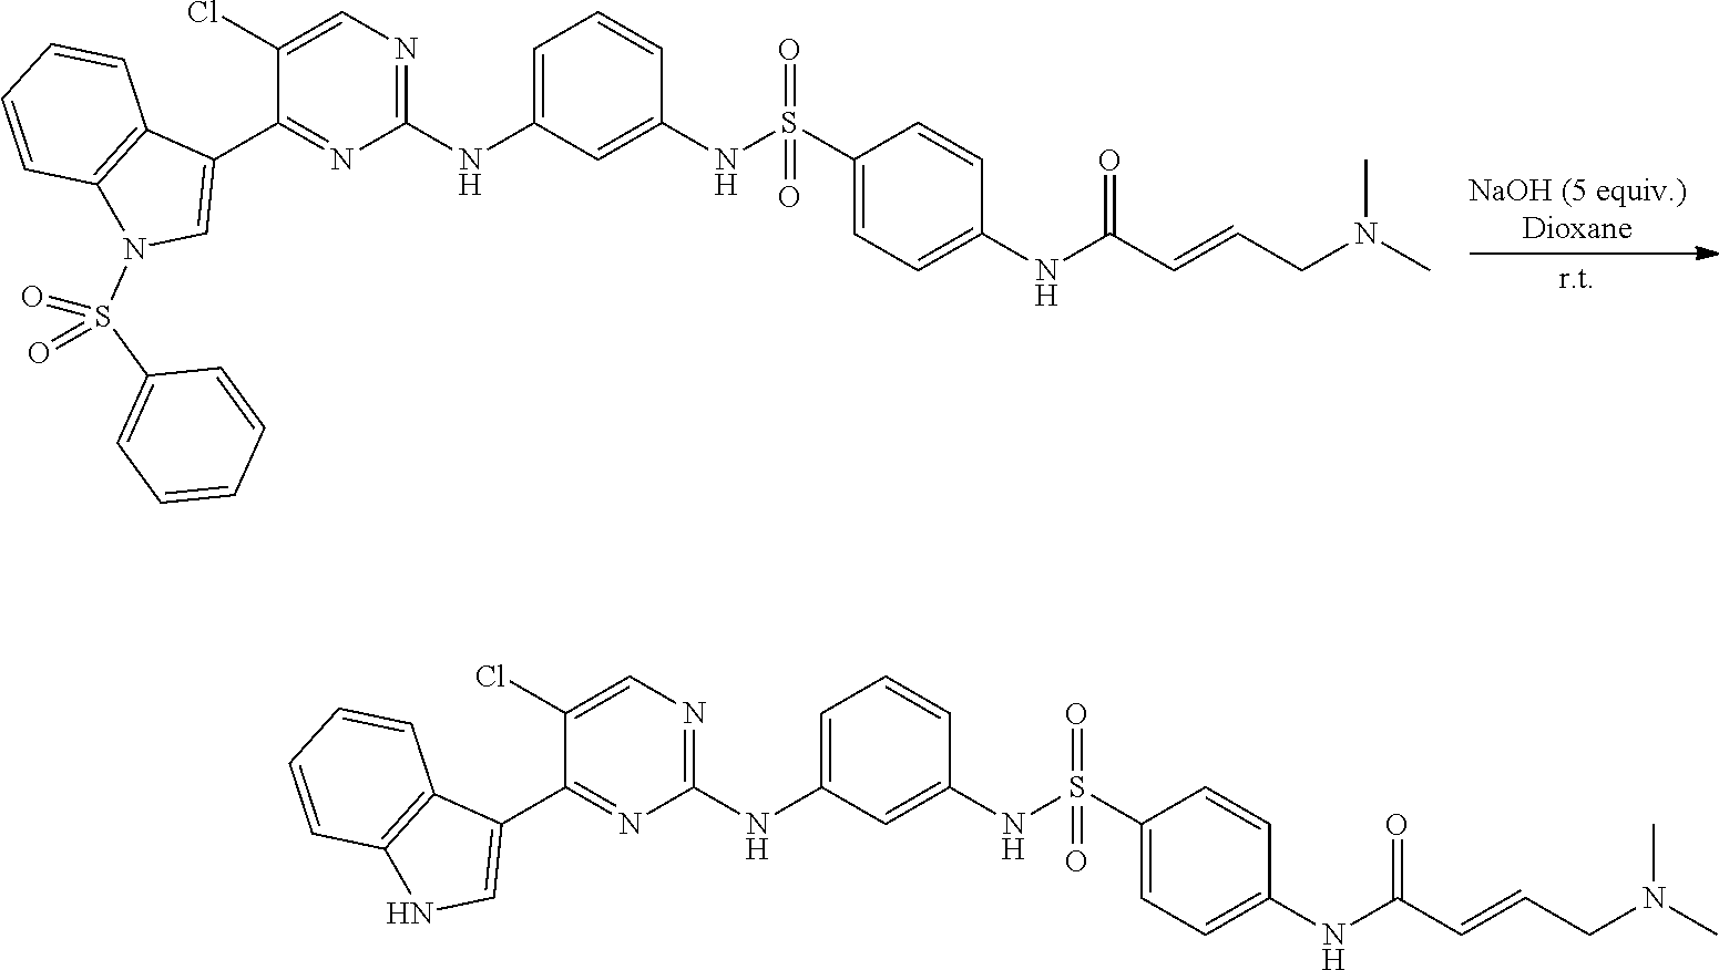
C1(NC2=CC=CC(NS(C3=CC=C(NC(C=CCN(C)C)=O)C=C3)(=O)=O)=C2)=NC=C(Cl)C(C2=CN(S(C3=CC=CC=C3)(=O)=O)C3=C2C=CC=C3)=N1.C1(NC2=CC=CC(NS(C3=CC=C(NC(C=CCN(C)C)=O)C=C3)(=O)=O)=C2)=NC=C(Cl)C(C2=CNC3=C2C=CC=C3)=N1
